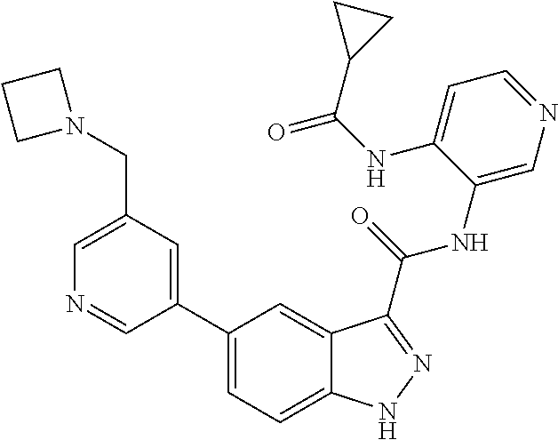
C1(CN2CCC2)=CN=CC(C2=CC=C3C(=C2)C(C(NC2=CN=CC=C2NC(=O)C2CC2)=O)=NN3)=C1
